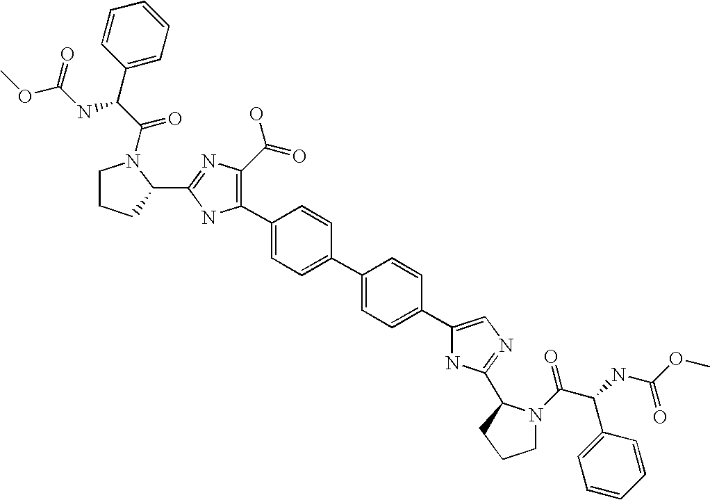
C1(C2=C(C(O)=O)N=C(C3N(C(C(C4=CC=CC=C4)NC(OC)=O)=O)CCC3)N2)=CC=C(C2=CC=C(C3=CN=C(C4N(C(C(NC(OC)=O)C5=CC=CC=C5)=O)CCC4)N3)C=C2)C=C1
